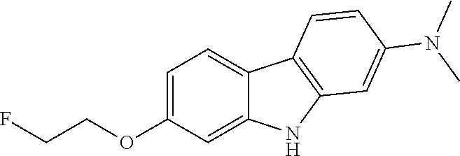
FCCOC1=CC=C2C(=C1)NC1=C2C=CC(N(C)C)=C1
